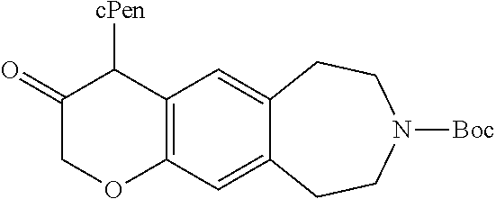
C12=C(C=C3C(=C1)CCN([Boc])CC3)OCC(=O)C2[cPen]
